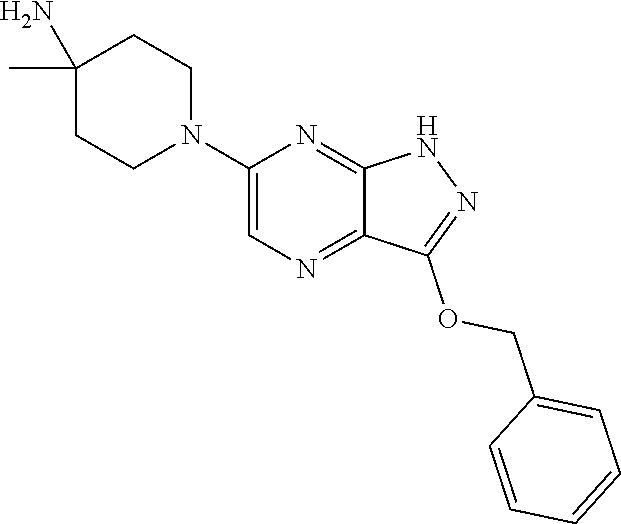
C1(N)(C)CCN(C2=CN=C3C(=N2)NN=C3OCC2=CC=CC=C2)CC1
